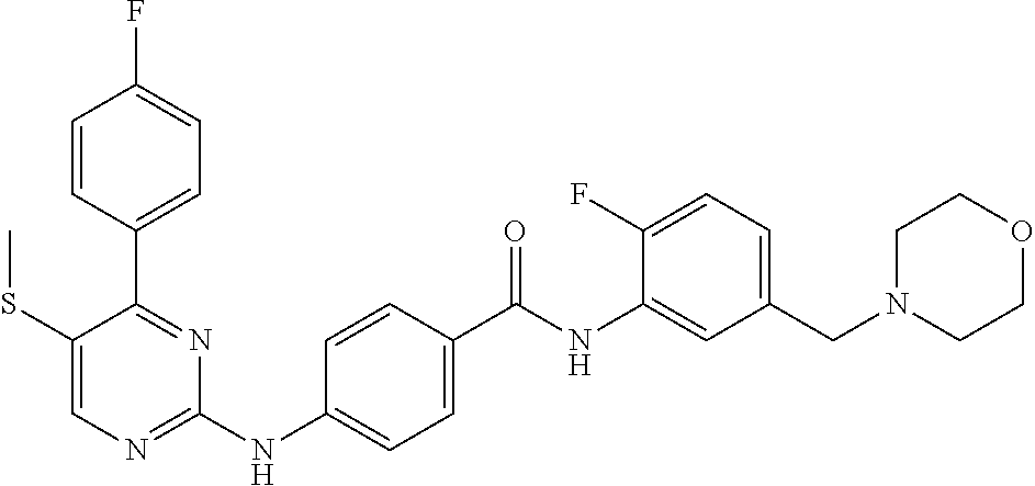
C1(C2=NC(NC3=CC=C(C(NC4=CC(CN5CCOCC5)=CC=C4F)=O)C=C3)=NC=C2SC)=CC=C(F)C=C1
